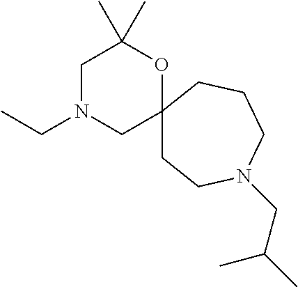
C1N(CC)CC2(OC1(C)C)CCN(CC(C)C)CCC2
